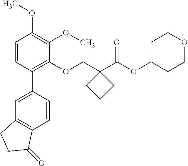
C1=CC(C2=CC3=C(C=C2)C(=O)CC3)=C(OCC2(C(OC3CCOCC3)=O)CCC2)C(OC)=C1OC
